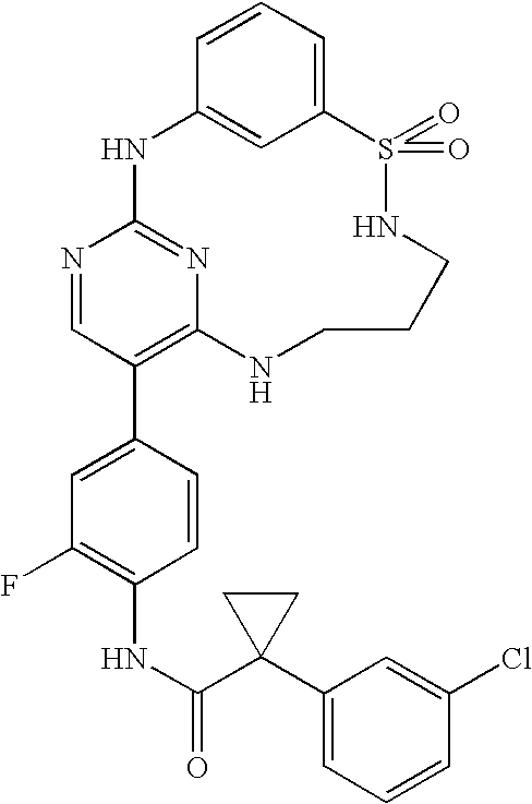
C12=CC=CC(=C1)NC1=NC(=C(C3=CC(F)=C(NC(=O)C4(C5=CC=CC(Cl)=C5)CC4)C=C3)C=N1)NCCCNS2(=O)=O
